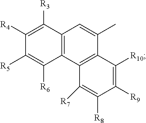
C1([R4])=C([R3])C2=C(C([R6])=C1[R5])C1=C(C(C)=C2)C([R10])=C([R9])C([R8])=C1[R7]
